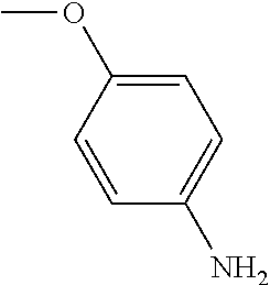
C1=C(OC)C=CC(N)=C1
